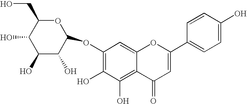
O(C1=C(O)C(O)=C2C(=C1)OC(C1=CC=C(O)C=C1)=CC2=O)C1OC(CO)C(O)C(O)C1O
